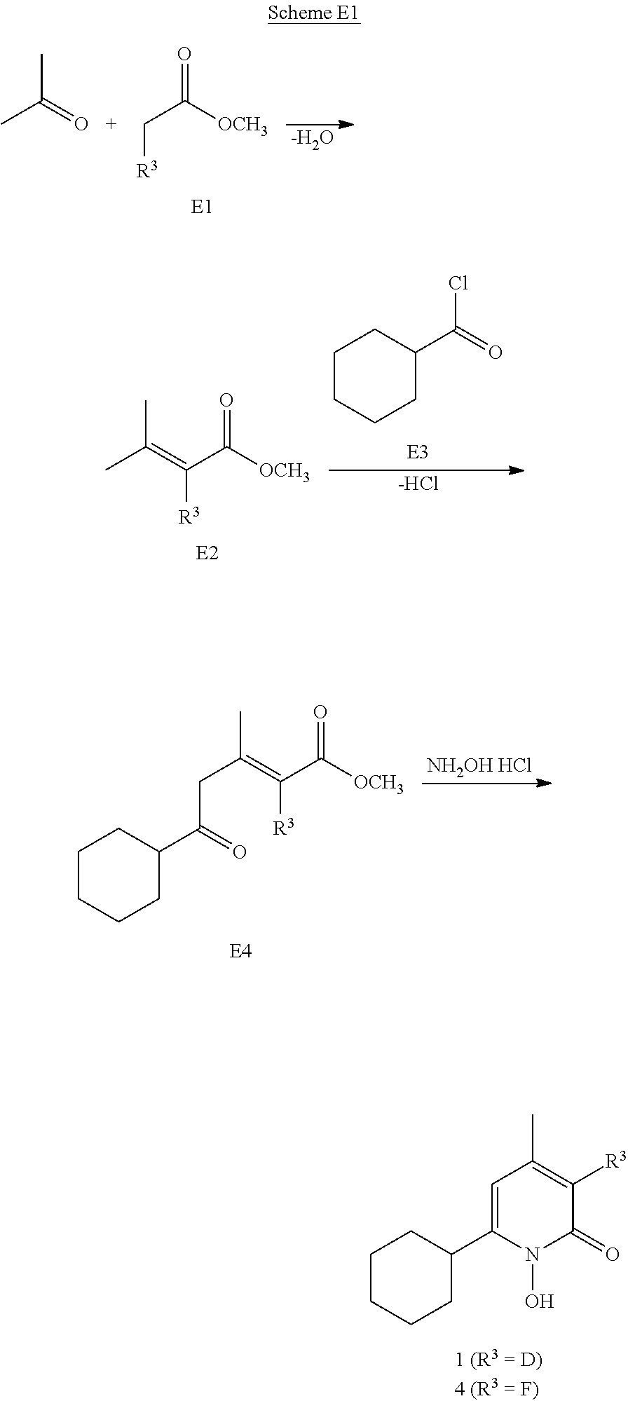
CC(=O)C.C(C([OCH3])=O)[R3].[-H2O].C1CCCC(C(Cl)=O)C1.C(C([OCH3])=O)([R3])=C(C)C.[-HCl].C(C([OCH3])=O)([R3])=C(C)CC(=O)C1CCCCC1.[NH2OH HCl].C1CCCC(C2=CC(C)=C([R3])C(=O)N2O)C1
